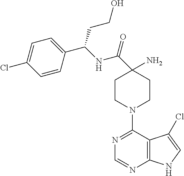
C1(N)(C(=O)NC(C2=CC=C(Cl)C=C2)CCO)CCN(C2=NC=NC3=C2C(Cl)=CN3)CC1
